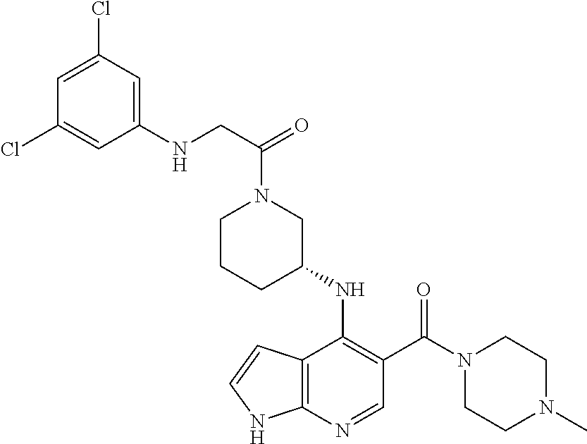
C12=C(N=CC(C(N3CCN(C)CC3)=O)=C1NC1CN(C(CNC3=CC(Cl)=CC(Cl)=C3)=O)CCC1)NC=C2
